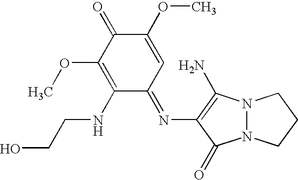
N12N(C(=O)C(N=C3C=C(OC)C(=O)C(OC)=C3NCCO)=C1N)CCC2
